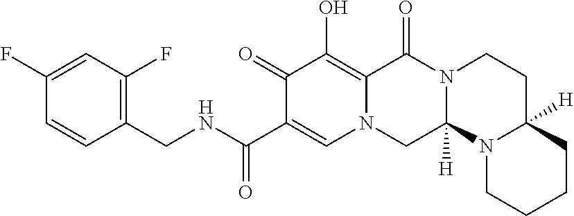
C1(CNC(C2=CN3C(=C(O)C2=O)C(=O)N2C([H])(C3)N3C([H])(CC2)CCCC3)=O)=C(F)C=C(F)C=C1
